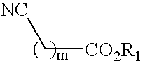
[CO2R1]C[NC]
